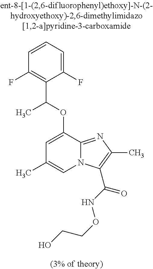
C1=CC=C(F)C(C(C)OC2=CC(C)=CN3C2=NC(C)=C3C(NOCCO)=O)=C1F
